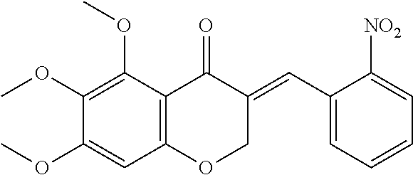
C12=C(C(OC)=C(OC)C(OC)=C1)C(=O)C(=CC1=CC=CC=C1[NO2])CO2
